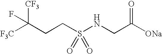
C(C([ONa])=O)NS(CCC([F3C])([CF3])F)(=O)=O
